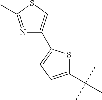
C1(C(C)(C)C)=CC=C(C2=CSC(C)=N2)S1
